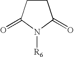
C1CC(=O)N([R6])C1=O
